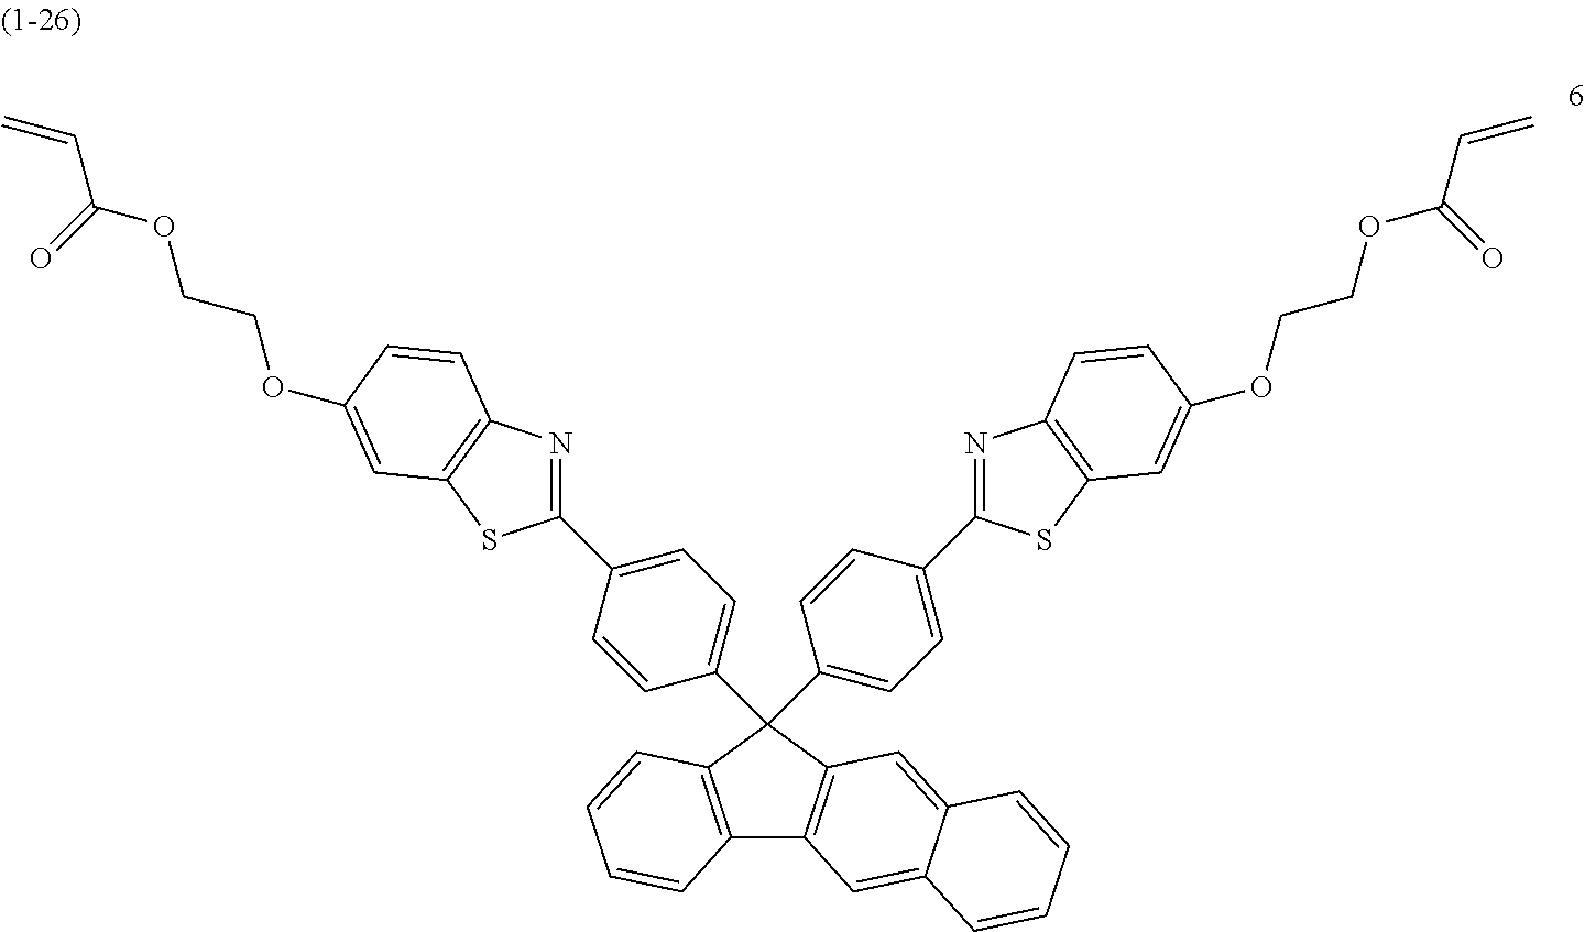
C12=C(C(C3=CC=C(C4=NC5=C(S4)C=C(OCCOC(C=C)=O)C=C5)C=C3)(C3=CC=C(C4=NC5=C(S4)C=C(OCCOC(C=C)=O)C=C5)C=C3)C3=C1C=C1C(=C3)C=CC=C1)C=CC=C2
